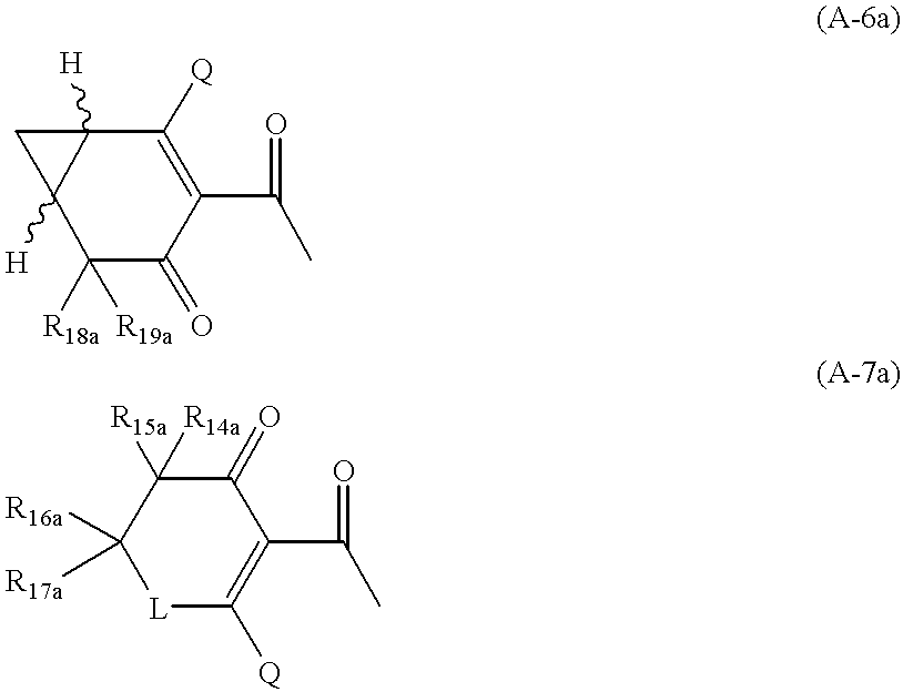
C1([R18a])([R19a])C(=O)C(C(C)=O)=C([Q])C2([H])C1([H])C2.[L]1C([Q])=C(C(C)=O)C(=O)C([R15a])([R14a])C1([R16a])[R17a]
